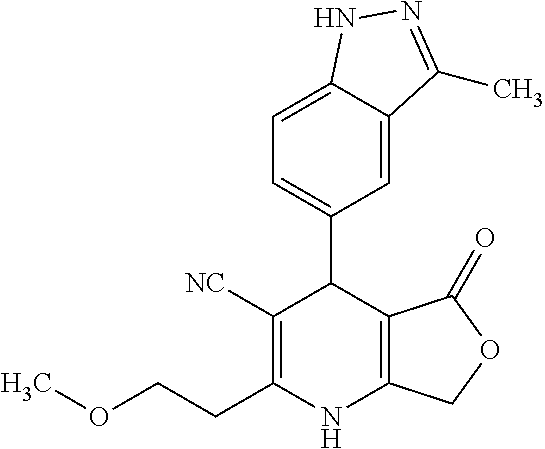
C1=C2C(=CC=C1C1C([NC])=C(CCOC)NC3=C1C(=O)OC3)NN=C2C
